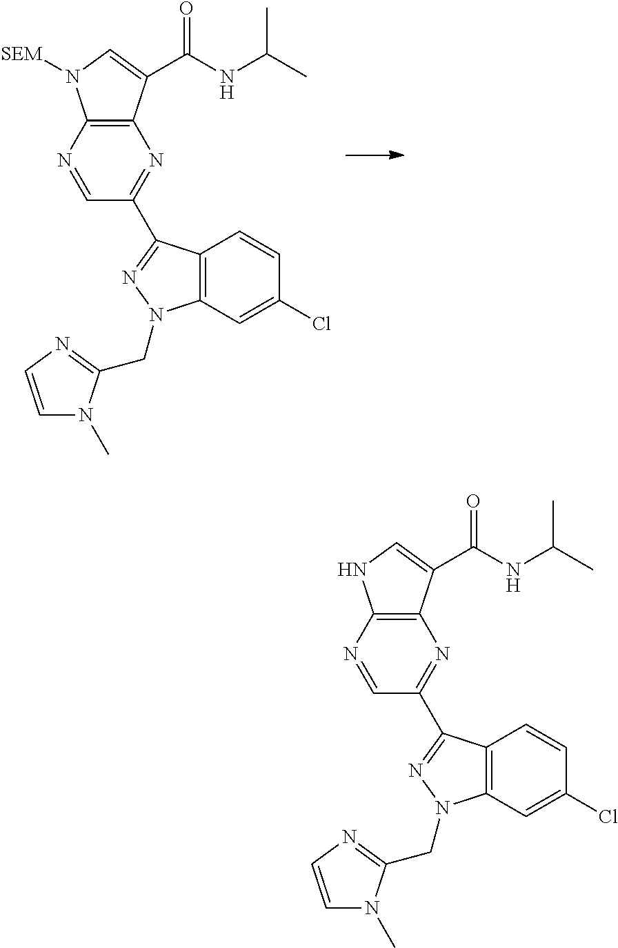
C12=C(N=CC(C3=NN(CC4=NC=CN4C)C4=C3C=CC(Cl)=C4)=N1)N([SEM])C=C2C(NC(C)C)=O.C12=C(N=CC(C3=NN(CC4=NC=CN4C)C4=C3C=CC(Cl)=C4)=N1)NC=C2C(NC(C)C)=O
